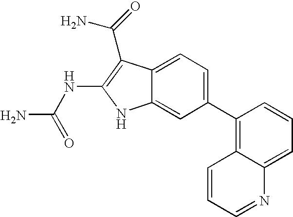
C1(C2=C3C(=CC=C2)N=CC=C3)=CC=C2C(=C1)NC(NC(N)=O)=C2C(N)=O
